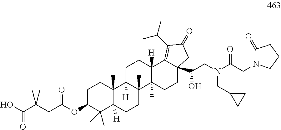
OC(C(CC(OC1C(C)(C)C2([H])C(C)(CC1)C1([H])C(C)(CC2)C2(C)C([H])(CC1)C1=C(C(C)C)C(=O)CC1(C(CN(C(=O)CN1C(=O)CCC1)CC1CC1)O)CC2)=O)(C)C)=O
